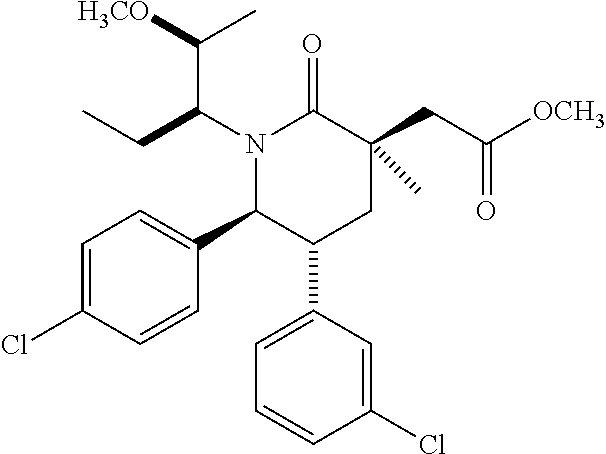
N1(C(CC)C([H3CO])C)C(C2=CC=C(Cl)C=C2)C(C2=CC=CC(Cl)=C2)CC(CC([OCH3])=O)(C)C1=O
